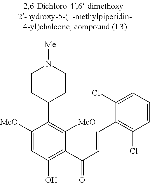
C1=CC=C(Cl)C(C=CC(C2=C(O)C=C([MeO])C(C3CCN([Me])CC3)=C2[MeO])=O)=C1Cl
